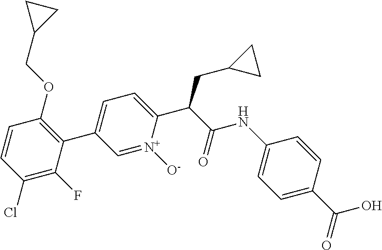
C1=CC(Cl)=C(F)C(C2=CC=C(C(C(=O)NC3=CC=C(C(=O)O)C=C3)CC3CC3)[N+]([O-])=C2)=C1OCC1CC1
